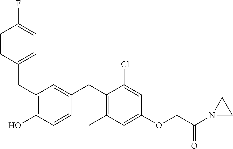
C(C1=C(O)C=CC(CC2=C(C)C=C(OCC(=O)N3CC3)C=C2Cl)=C1)C1=CC=C(F)C=C1
